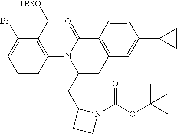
C1=CC(N2C(CC3CCN3C(OC(C)(C)C)=O)=CC3=C(C2=O)C=CC(C2CC2)=C3)=C(C[TBSO])C(Br)=C1
